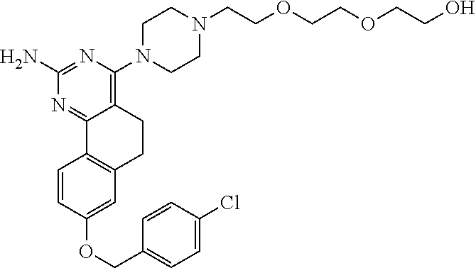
C1(N)=NC(N2CCN(CCOCCOCCO)CC2)=C2C(=N1)C1=C(CC2)C=C(OCC2=CC=C(Cl)C=C2)C=C1
